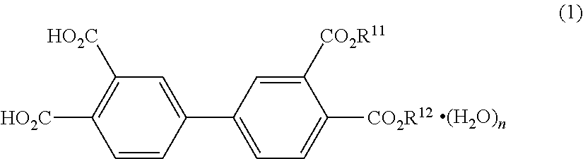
C1=C(C2=CC=C([CO2R12])C([CO2R11])=C2)C=CC([HO2C])=C1[HO2C]
